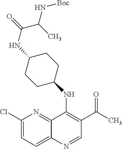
C1(Cl)=CC=C2C(=N1)C(NC1CCC(NC(C(N[Boc])C)=O)CC1)=C(C(=O)C)C=N2
